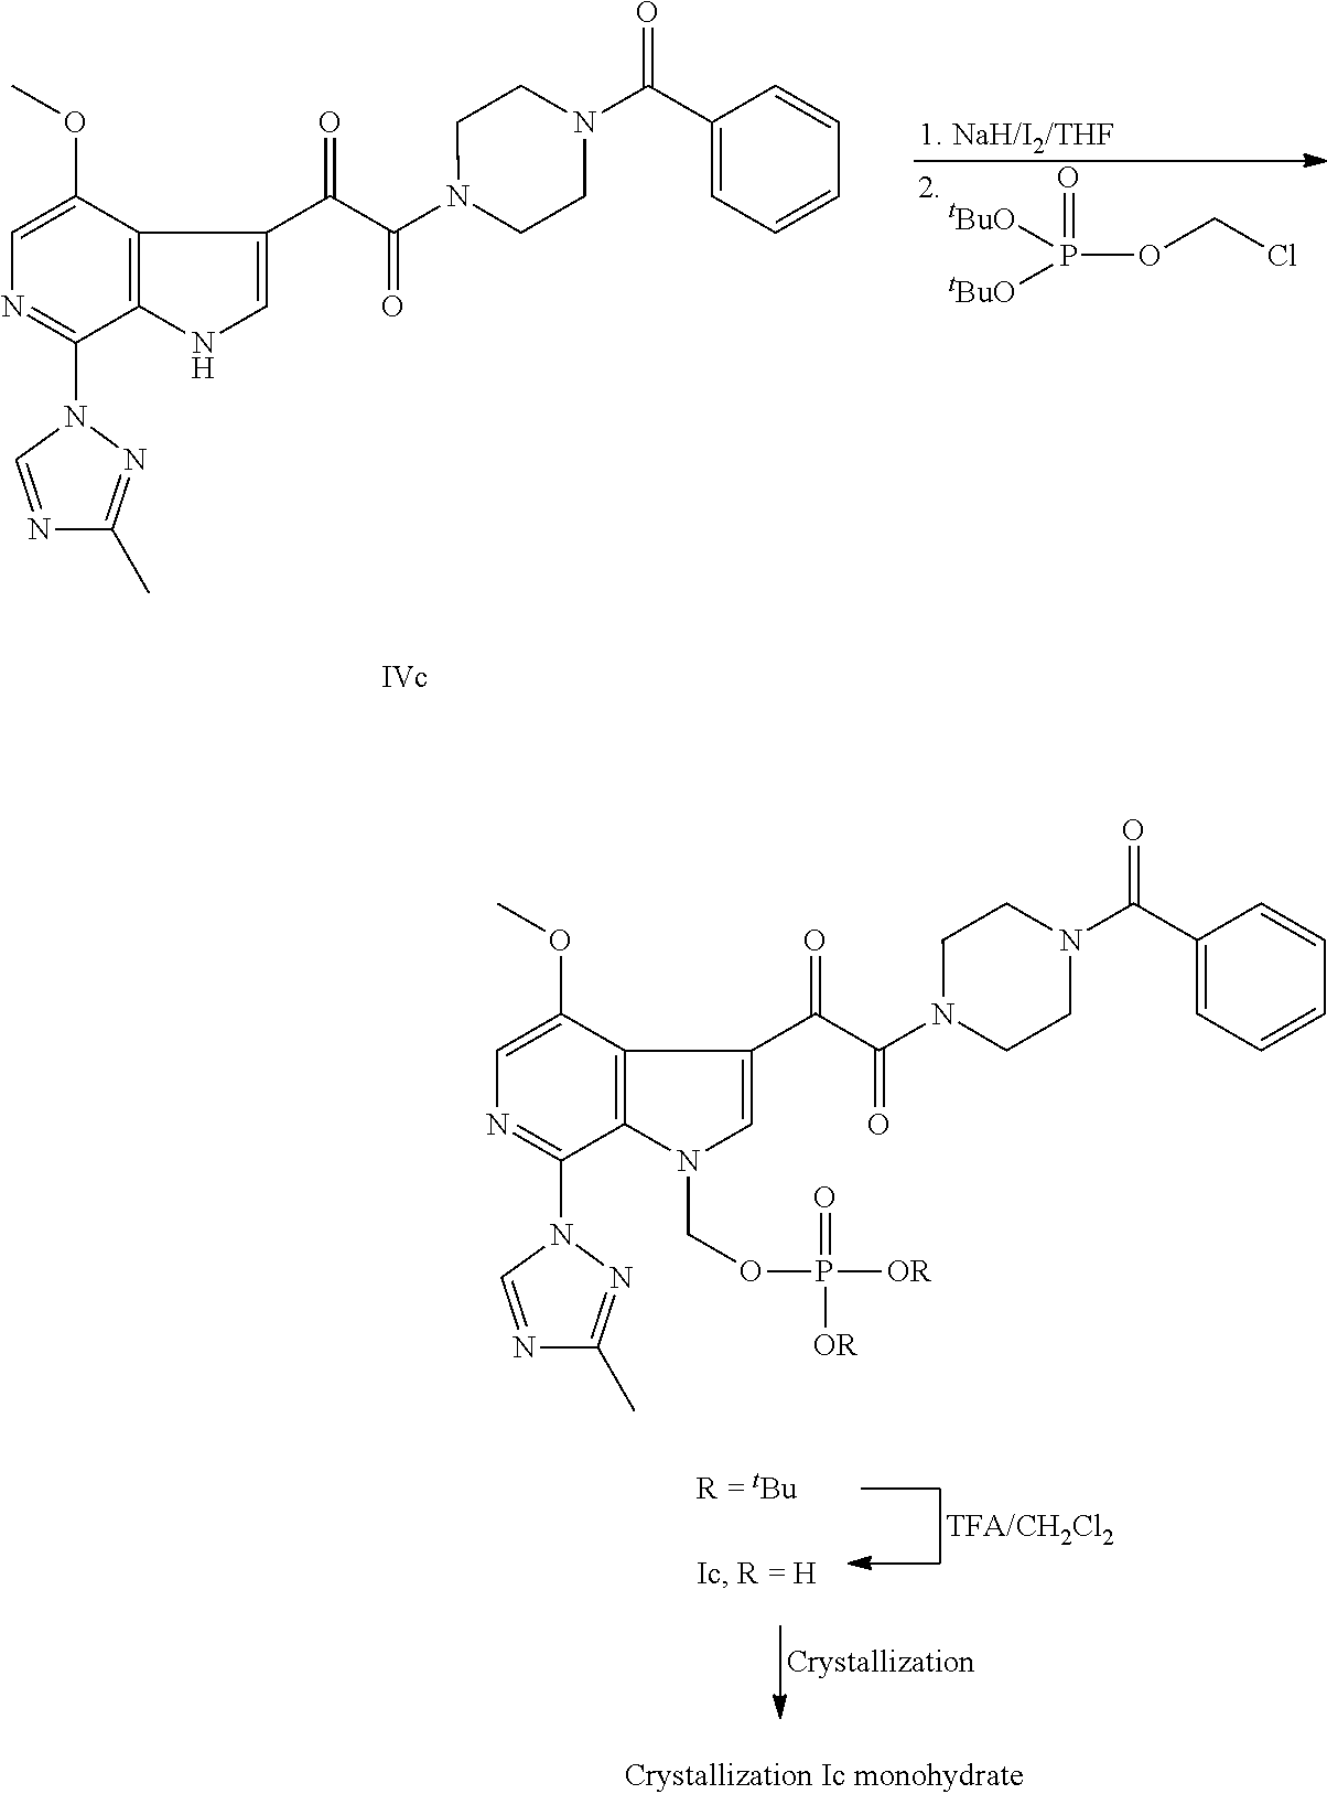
P(OCCl)(=O)([tBuO])[tBuO].C1=C(OC)C2=C(C(N3C=NC(C)=N3)=N1)NC=C2C(C(N1CCN(C(C2=CC=CC=C2)=O)CC1)=O)=O.C1=C(OC)C2=C(C(N3C=NC(C)=N3)=N1)N(COP([OR])(=O)[OR])C=C2C(C(N1CCN(C(C2=CC=CC=C2)=O)CC1)=O)=O
